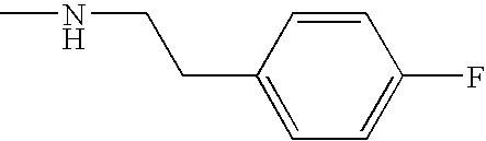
C1(CCNC)=CC=C(F)C=C1
